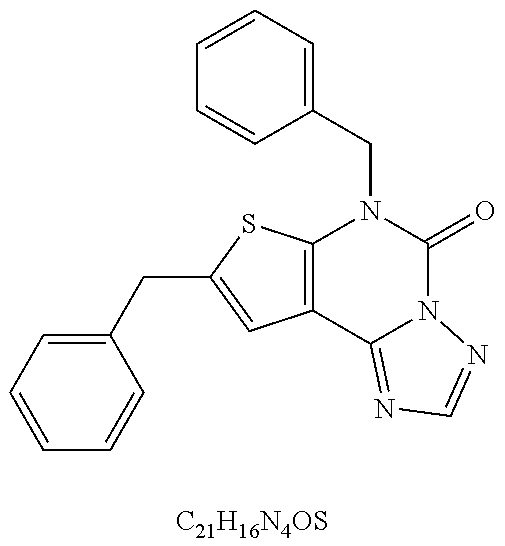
C1=CC=C(CN2C3=C(C4=NC=NN4C2=O)C=C(CC2=CC=CC=C2)S3)C=C1.[C21H16N4OS]
